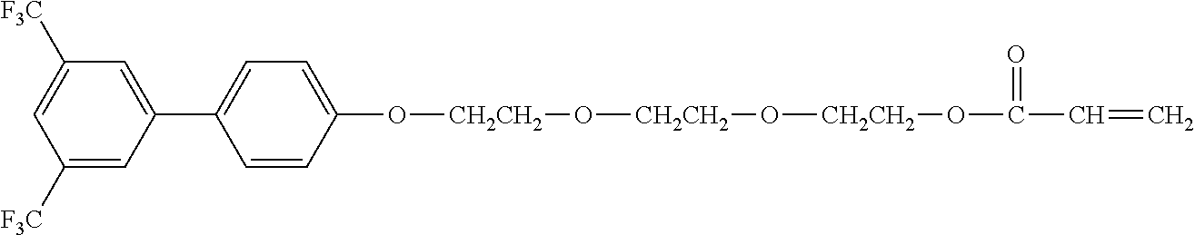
C1([F3C])=CC(C2=CC=C(O[CH2CH2]O[CH2CH2]O[CH2CH2]OC(C=C)=O)C=C2)=CC([F3C])=C1
